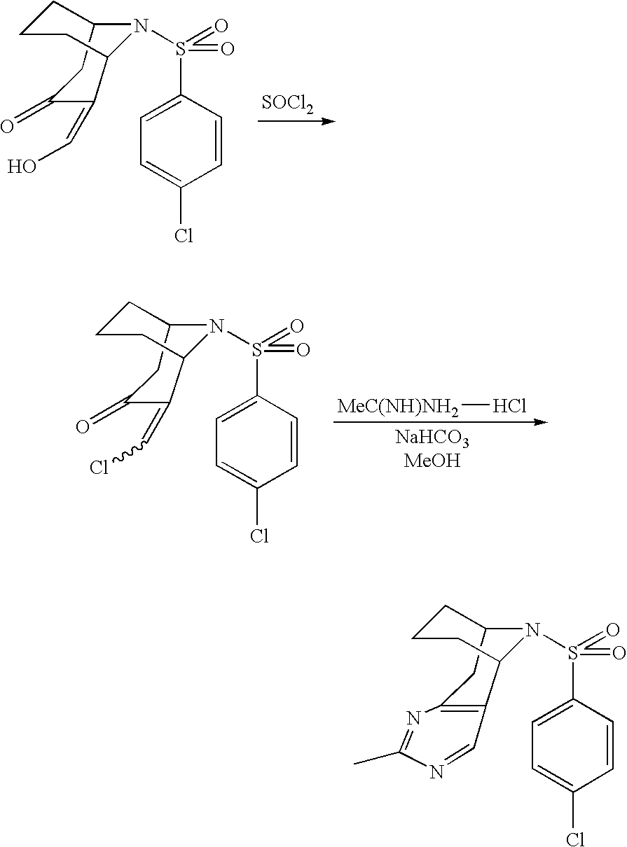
C12CC(=O)C(=CO)C(CCC1)N2S(=O)(=O)C1=CC=C(Cl)C=C1.[SOCl2].[MeC(NH)NH2]Cl.C12CC(=O)C(=CCl)C(CCC1)N2S(=O)(=O)C1=CC=C(Cl)C=C1.C12CC3=C(C(CCC1)N2S(=O)(=O)C1=CC=C(Cl)C=C1)C=NC(C)=N3
